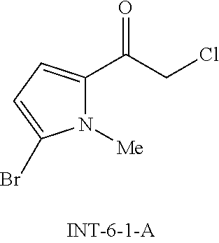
N1([Me])C(C(CCl)=O)=CC=C1Br
